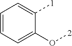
C1=CC=C(O[2])C([1])=C1
